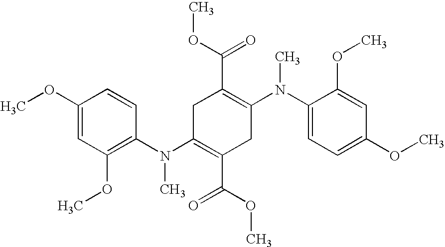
C1(OC)=CC(OC)=C(N(C2=C(C(OC)=O)CC(N(C3=CC=C(OC)C=C3OC)C)=C(C(OC)=O)C2)C)C=C1
